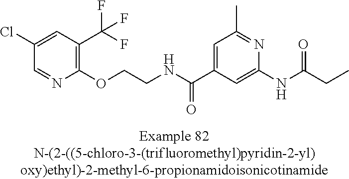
C1=NC(OCCNC(C2=CC(C)=NC(NC(=O)CC)=C2)=O)=C(C(F)(F)F)C=C1Cl
